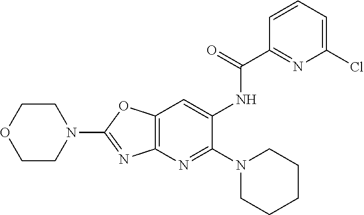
C12=C(N=C(N3CCCCC3)C(NC(C3=NC(Cl)=CC=C3)=O)=C1)N=C(N1CCOCC1)O2
